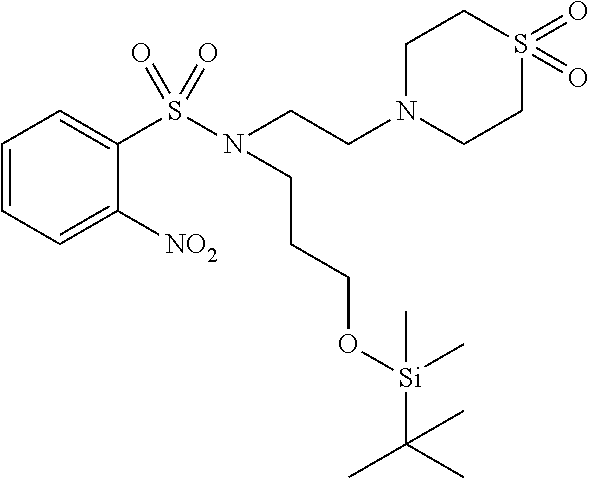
C1=CC=C([NO2])C(S(N(CCN2CCS(=O)(=O)CC2)CCCO[Si](C(C)(C)C)(C)C)(=O)=O)=C1
